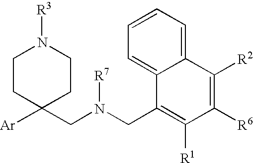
[Ar]C1(CN(CC2=C([R1])C([R6])=C([R2])C3=CC=CC=C32)[R7])CCN([R3])CC1
